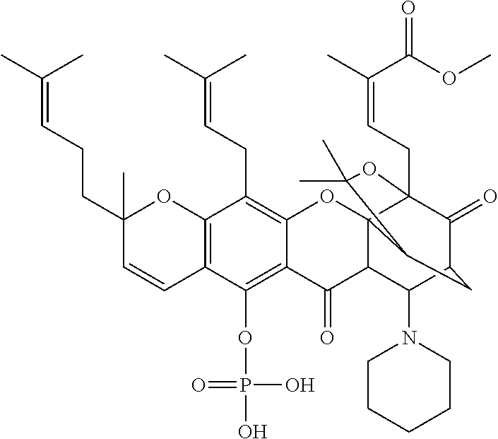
C12=C(OP(O)(=O)O)C3=C(C(CC=C(C)C)=C1OC14C(C2=O)C(N2CCCCC2)C2C(=O)C1(CC=C(C)C(=O)OC)OC(C)(C)C4C2)OC(C)(CCC=C(C)C)C=C3
